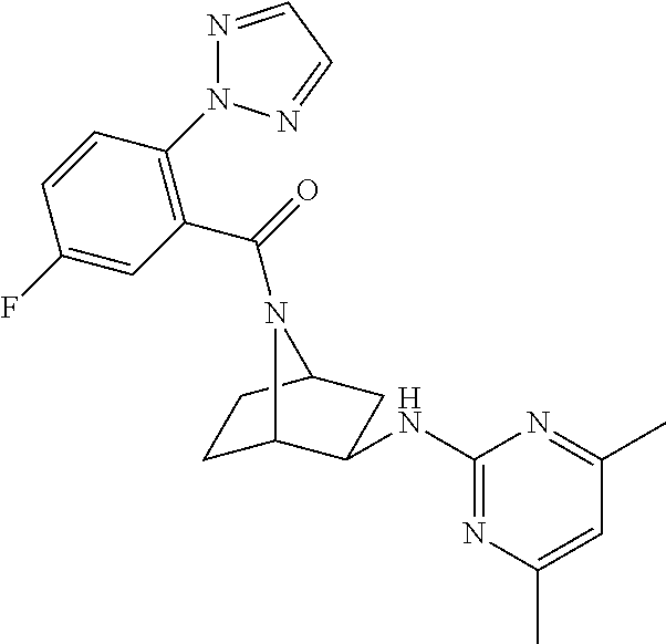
C1C2C(NC3=NC(C)=CC(C)=N3)CC(C1)N2C(=O)C1=C(N2N=CC=N2)C=CC(F)=C1
